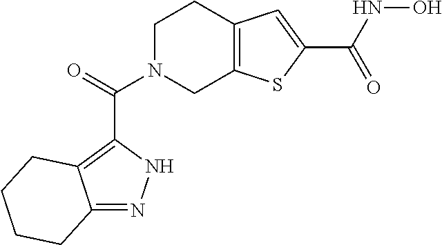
C1N(C(=O)C2=C3C(=NN2)CCCC3)CC2=C(C1)C=C(C(NO)=O)S2
